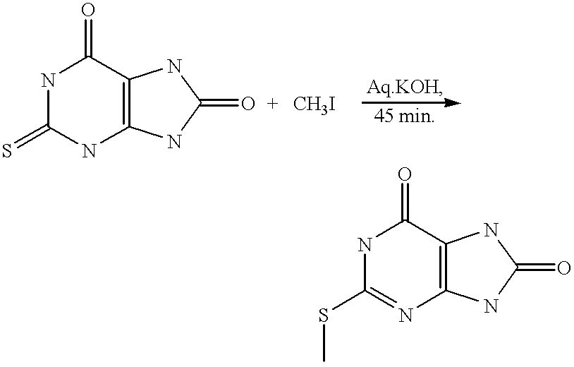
N1C(=S)NC2=C(C1=O)NC(=O)N2.N1C(SC)=NC2=C(C1=O)NC(=O)N2
